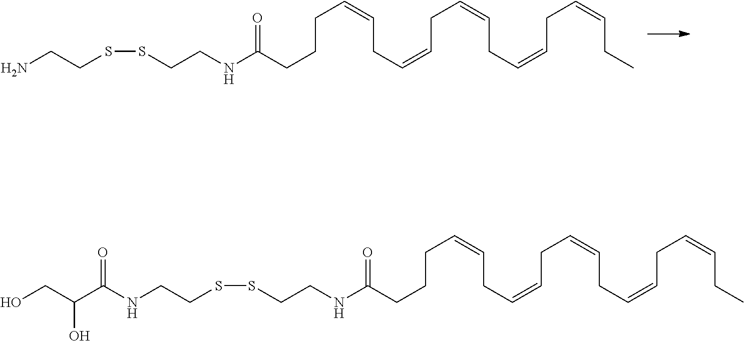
C(CC=CCC=CCC=CCC=CCC)=CCCCC(NCCSSCCN)=O.C(CC=CCC=CCC=CCC=CCC)=CCCCC(NCCSSCCNC(C(CO)O)=O)=O
